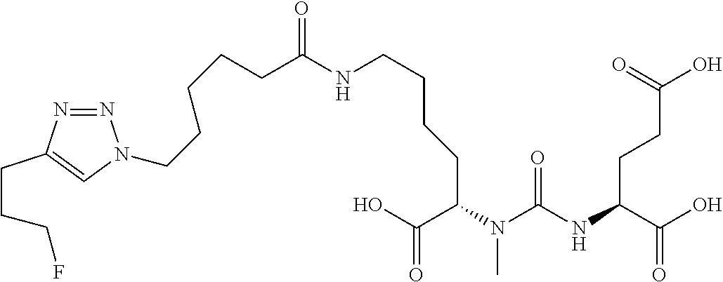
C(CCC(NCCCCC(C(O)=O)N(C(NC(C(O)=O)CCC(O)=O)=O)C)=O)CCN1N=NC(CCCF)=C1
